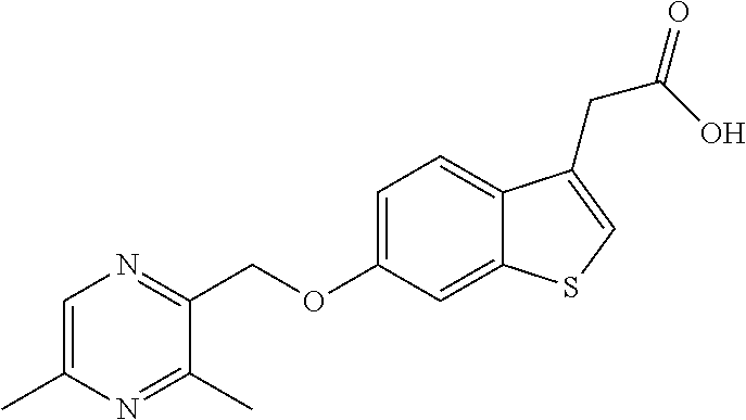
C(OC1=CC=C2C(=C1)SC=C2CC(=O)O)C1=NC=C(C)N=C1C
